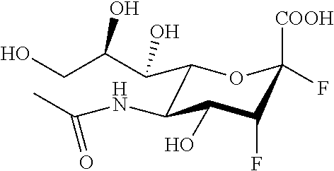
C1(C(C(CO)O)O)C(NC(C)=O)C(O)C(F)C([COOH])(F)O1
